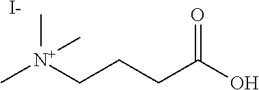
C[N+](CCCC(O)=O)(C)C.[I-]
